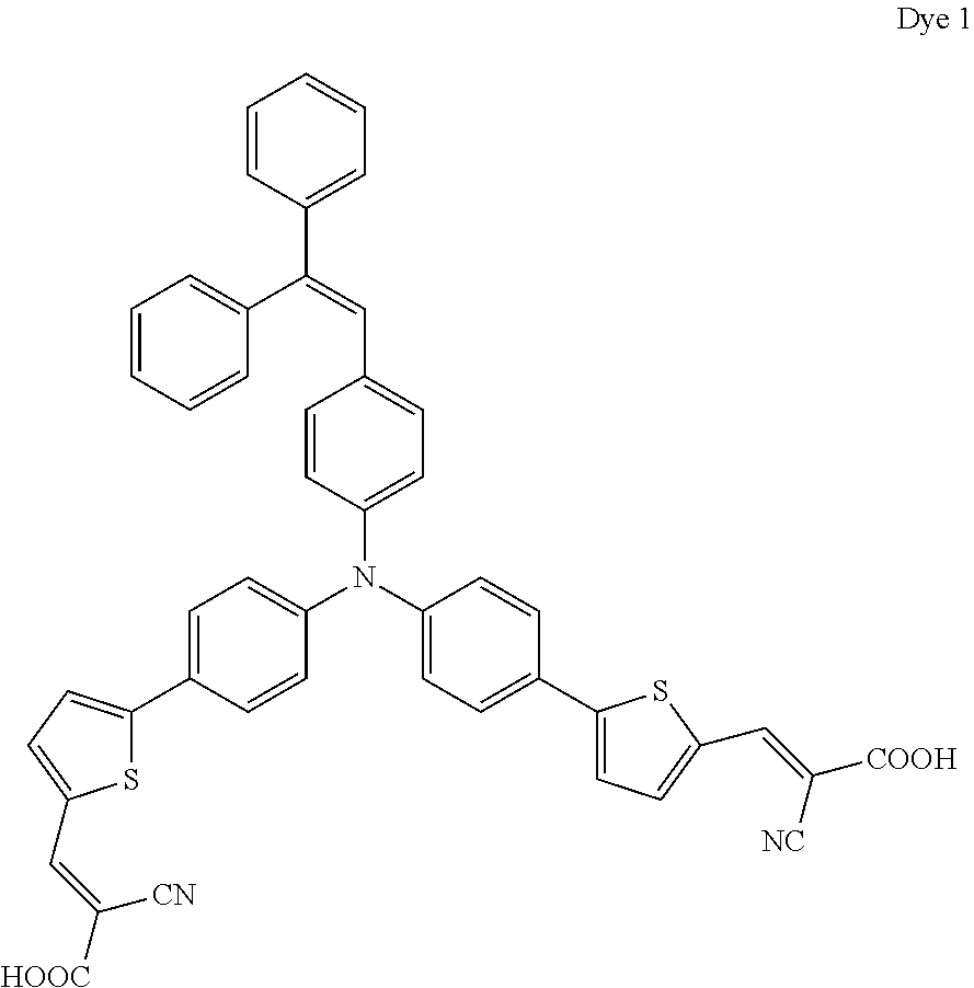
C1=CC(C(=CC2=CC=C(N(C3=CC=C(C4=CC=C(C=C([COOH])[NC])S4)C=C3)C3=CC=C(C4=CC=C(C=C([HOOC])[CN])S4)C=C3)C=C2)C2=CC=CC=C2)=CC=C1
